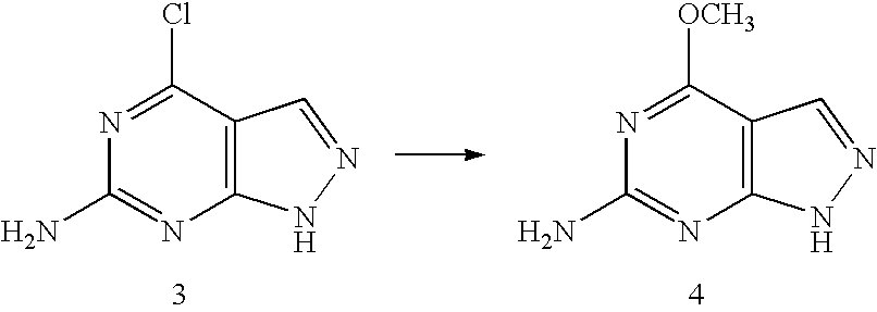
N1=C(Cl)C2=C(N=C1N)NN=C2.N1=C([OCH3])C2=C(N=C1N)NN=C2
